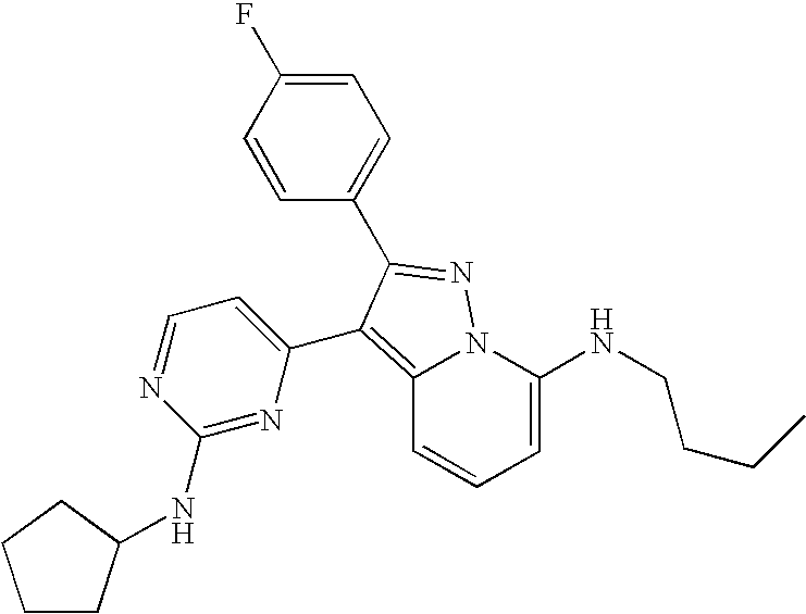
C12=C(C3=CC=NC(NC4CCCC4)=N3)C(C3=CC=C(F)C=C3)=NN1C(NCCCC)=CC=C2
